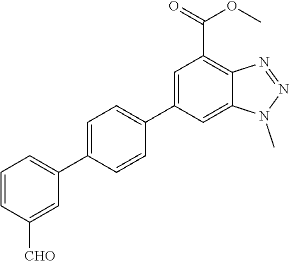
C1=CC([CHO])=CC(C2=CC=C(C3=CC(C(=O)OC)=C4C(=C3)N(C)N=N4)C=C2)=C1
